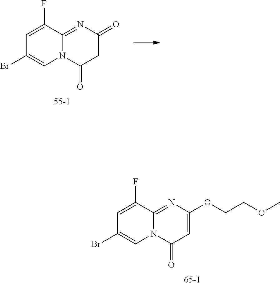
C1=C(F)C2=NC(=O)CC(=O)N2C=C1Br.C1=C(F)C2=NC(OCCOC)=CC(=O)N2C=C1Br
